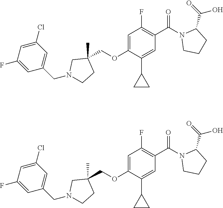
C(OC1=CC(F)=C(C(=O)N2CCCC2C(O)=O)C=C1C1CC1)C1(C)CN(CC2=CC(Cl)=CC(F)=C2)CC1.C(OC1=CC(F)=C(C(=O)N2CCCC2C(O)=O)C=C1C1CC1)C1(C)CN(CC2=CC(Cl)=CC(F)=C2)CC1
